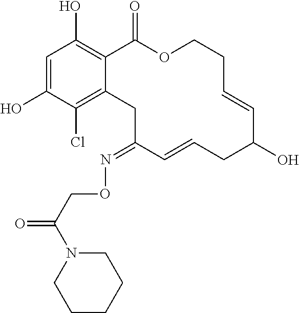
C1=C(O)C(Cl)=C2C(=C1O)C(=O)OCCC=CC(O)CC=CC(=NOCC(=O)N1CCCCC1)C2
